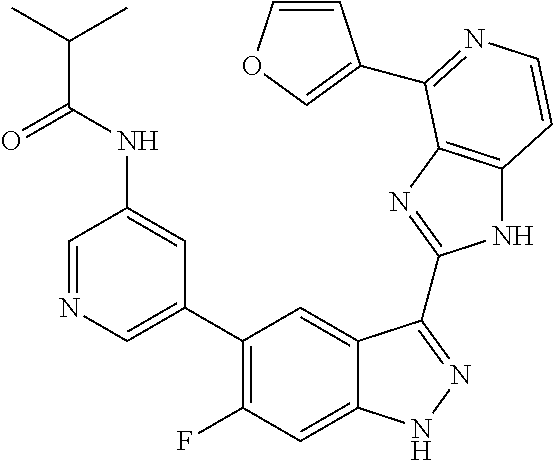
C1=C(C2=C(F)C=C3C(=C2)C(C2=NC4=C(N2)C=CN=C4C2=COC=C2)=NN3)C=C(NC(=O)C(C)C)C=N1
